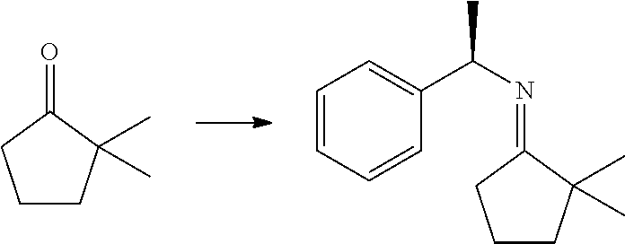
C1CC(C)(C)C(=O)C1.C1CC(C)(C)C(=NC(C)C2=CC=CC=C2)C1
